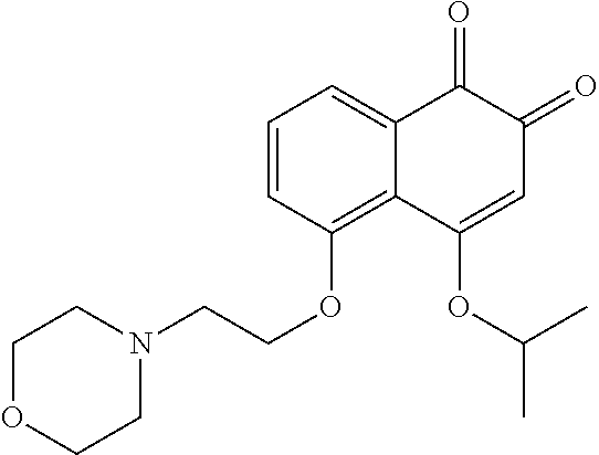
C1=CC(OCCN2CCOCC2)=C2C(=C1)C(=O)C(=O)C=C2OC(C)C
